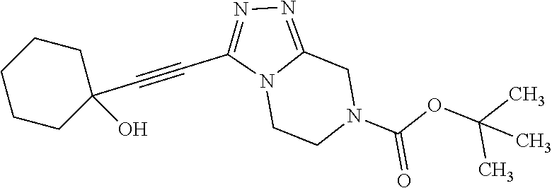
N12CCN(C(OC(C)(C)C)=O)CC1=NN=C2C#CC1(O)CCCCC1
